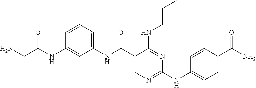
C1(NC(C2=CN=C(NC3=CC=C(C(N)=O)C=C3)N=C2NCCC)=O)=CC=CC(NC(CN)=O)=C1
